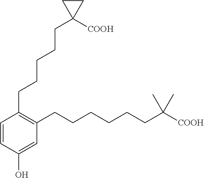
C1=CC(O)=CC(CCCCCCC([COOH])(C)C)=C1CCCCCC1([COOH])CC1
